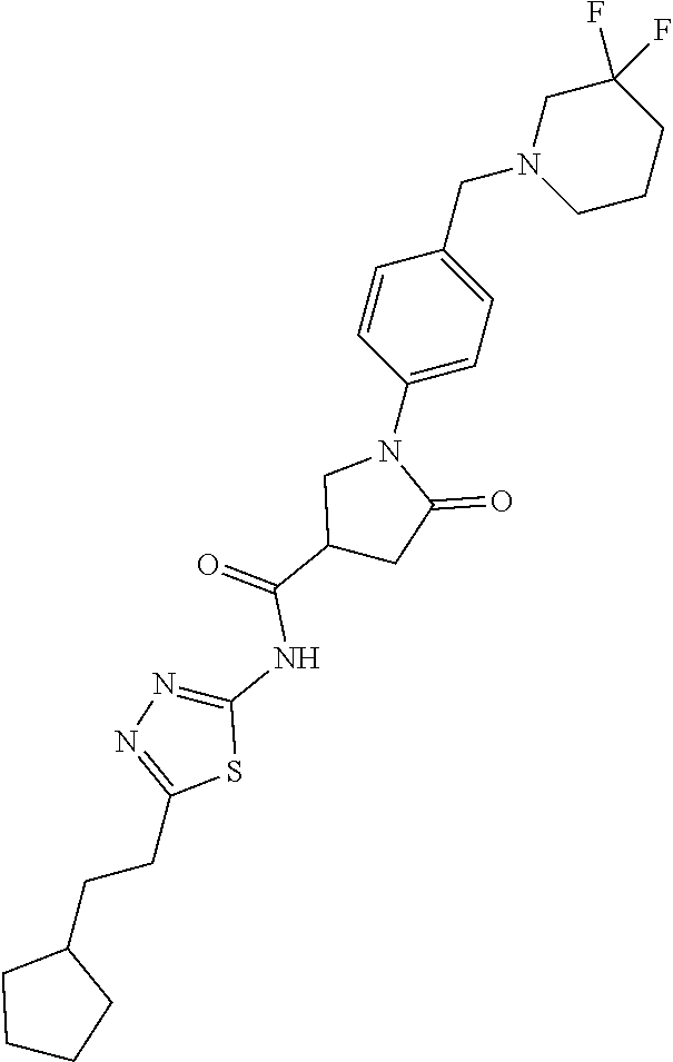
C1N(CC2=CC=C(N3CC(C(=O)NC4=NN=C(CCC5CCCC5)S4)CC3=O)C=C2)CCCC1(F)F
